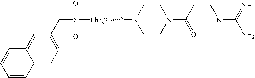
C12=CC(CS([Phe(3-Am)]N3CCN(C(CCNC(N)=N)=O)CC3)(=O)=O)=CC=C1C=CC=C2
